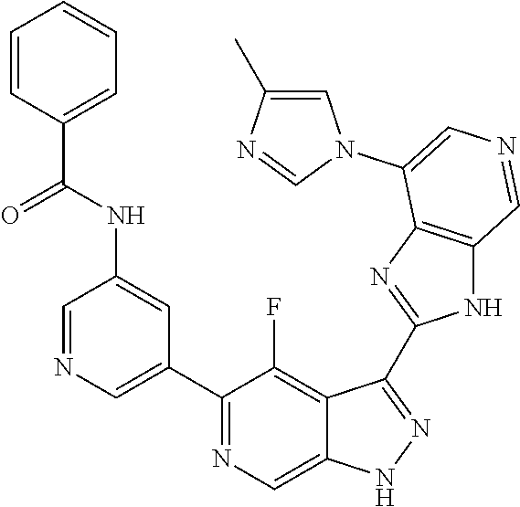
C1(C2=CN=CC(NC(C3=CC=CC=C3)=O)=C2)=NC=C2C(=C1F)C(C1=NC3=C(N1)C=NC=C3N1C=C(C)N=C1)=NN2
